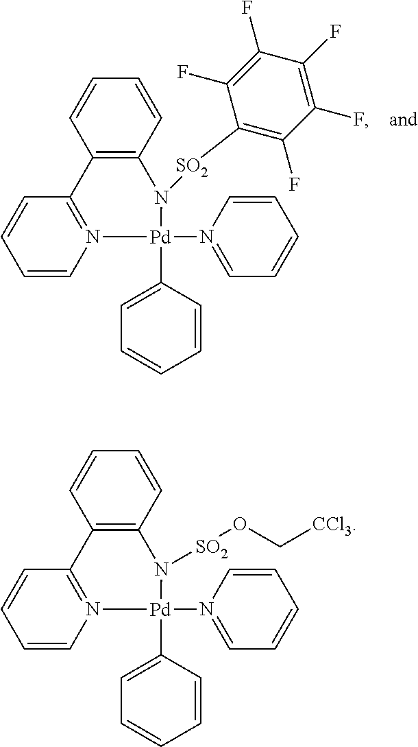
C1=CN2=C(C=C1)C1=C(C=CC=C1)N([SO2]C1=C(F)C(F)=C(F)C(F)=C1F)[Pd]2(C1=CC=CC=C1)N1=CC=CC=C1.C1=CN2=C(C=C1)C1=C(C=CC=C1)N([SO2]OC[CCl3])[Pd]2(C1=CC=CC=C1)N1=CC=CC=C1
